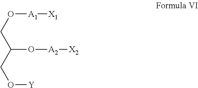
O(CC(CO[Y])O[A2][X2])[A1][X1]
